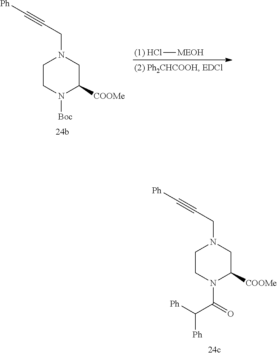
C1CN([Boc])C([COOMe])CN1CC#C[Ph].[(1) HCl][MEOH].C1CN(C(=O)C([Ph])[Ph])C([COOMe])CN1CC#C[Ph]
